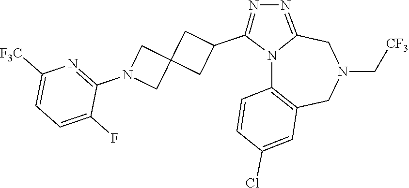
N12C3=C(CN(C[CF3])CC1=NN=C2C1CC2(C1)CN(C1=NC([F3C])=CC=C1F)C2)C=C(Cl)C=C3
